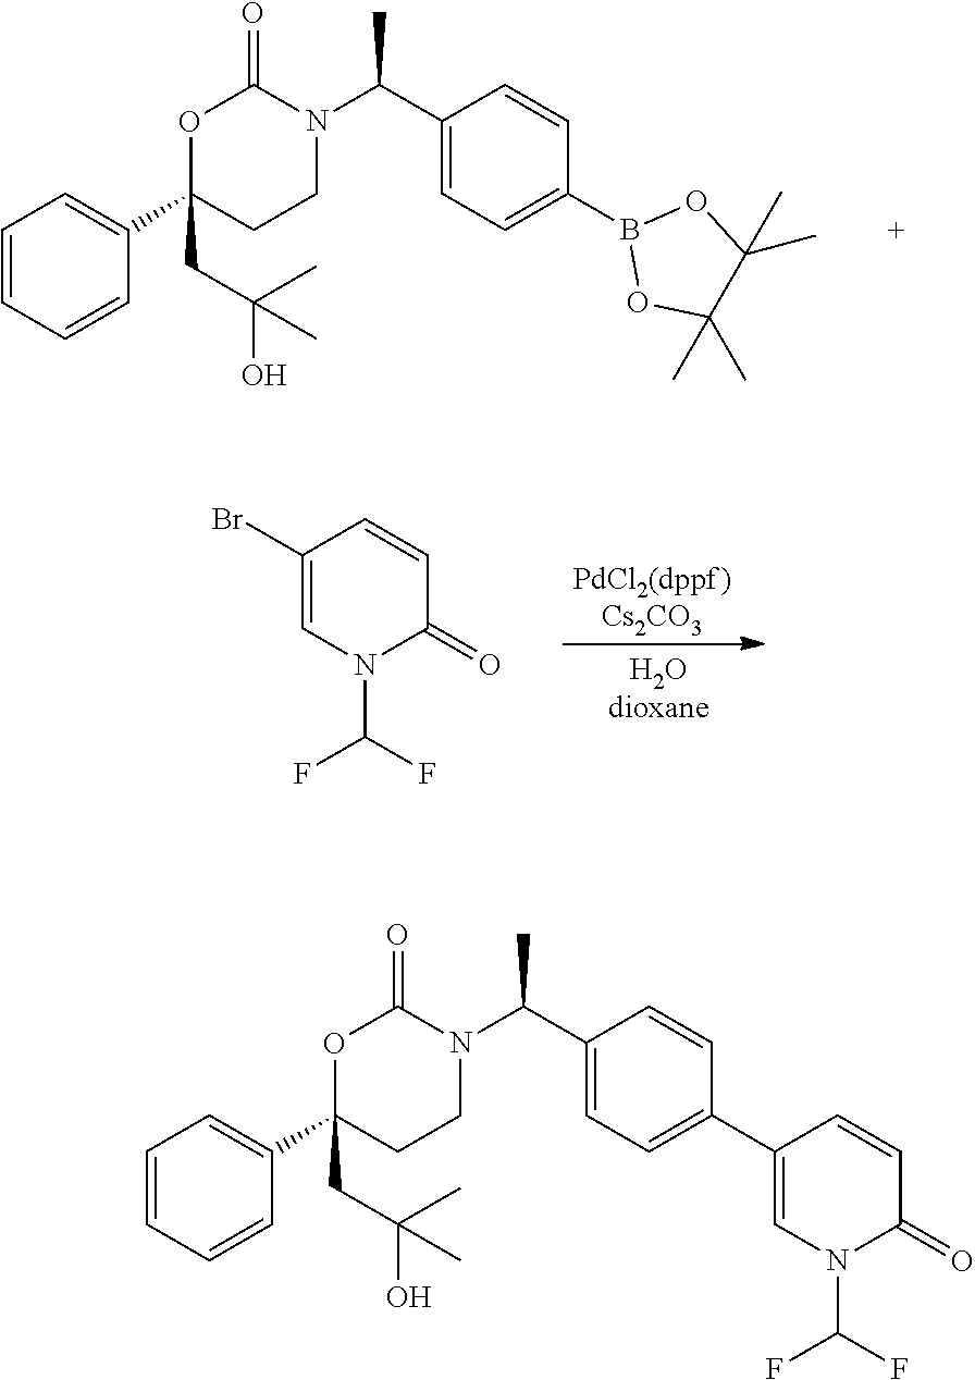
C1=CC=CC(C2(CC(O)(C)C)CCN(C(C3=CC=C(B4OC(C)(C)C(C)(C)O4)C=C3)C)C(=O)O2)=C1.C1(Br)=CN(C(F)F)C(=O)C=C1.C1=CC=CC(C2(CC(O)(C)C)CCN(C(C3=CC=C(C4=CN(C(F)F)C(=O)C=C4)C=C3)C)C(=O)O2)=C1
